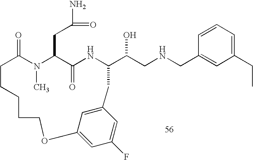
C1=CC=C(CC)C=C1CNCC(O)C1NC(=O)C(CC(N)=O)N(C)C(=O)CCCCCOC2=CC(F)=CC(=C2)C1
